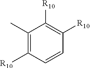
C1(C)=C([R10])C=CC([R10])=C1[R10]
